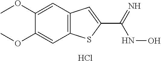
C12=C(C=C(OC)C(OC)=C1)C=C(C(=N)NO)S2.Cl
